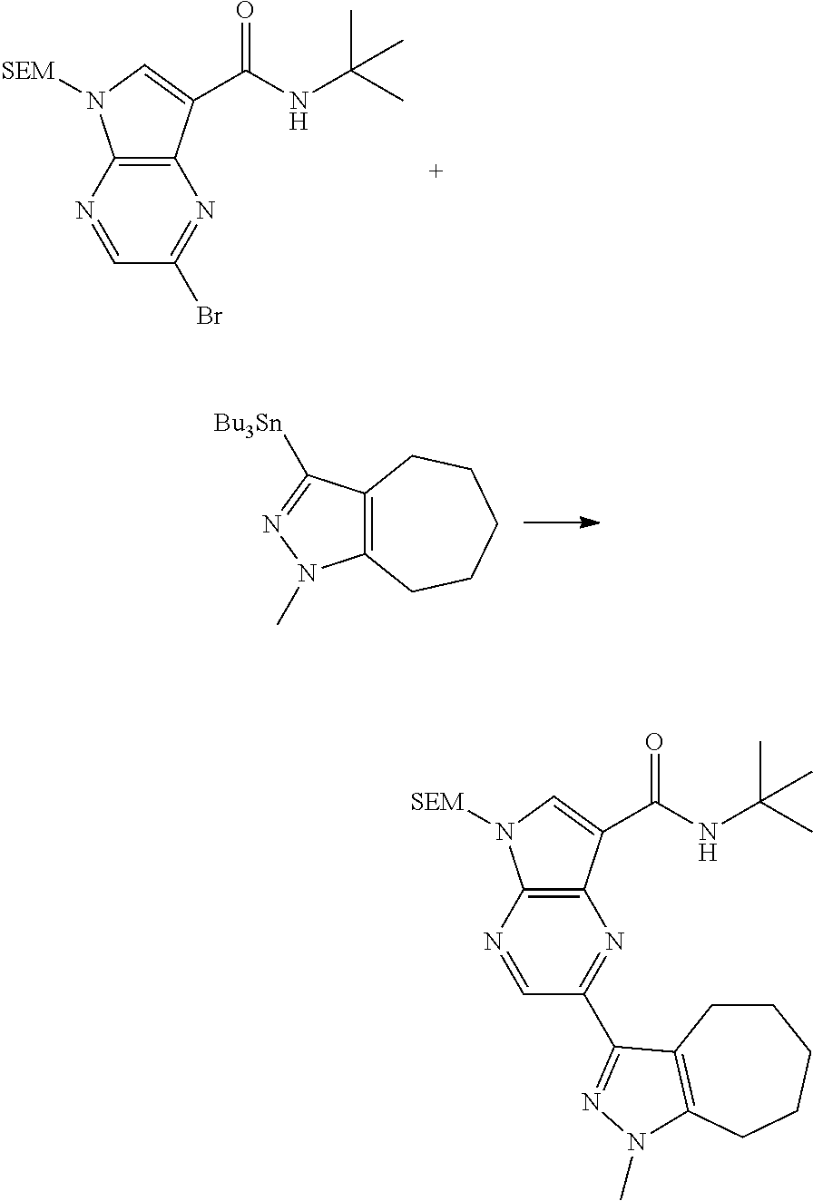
C12=C(N=CC(Br)=N1)N([SEM])C=C2C(NC(C)(C)C)=O.C12=C(CCCCC1)N(C)N=C2[Bu3Sn].C12=C(N=CC(C3=NN(C)C4=C3CCCCC4)=N1)N([SEM])C=C2C(NC(C)(C)C)=O
